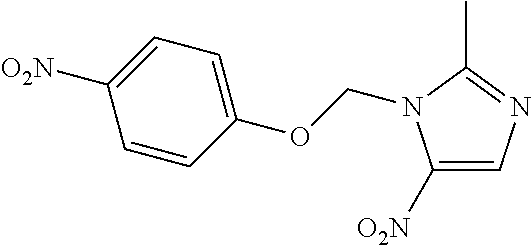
C1([O2N])=CN=C(C)N1COC1=CC=C([O2N])C=C1
